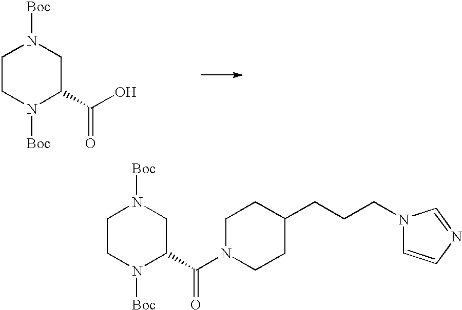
C1CN([Boc])C(C(O)=O)CN1[Boc].C1CN([Boc])C(C(N2CCC(CCCN3C=CN=C3)CC2)=O)CN1[Boc]
